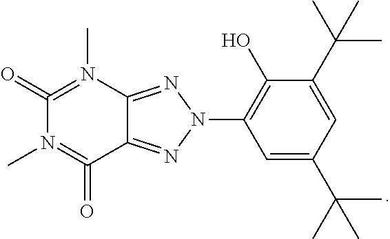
C1(C(C)(C)C)=CC(C(C)(C)C)=CC(N2N=C3C(=N2)C(=O)=N(C)C(=O)=N3C)=C1O
